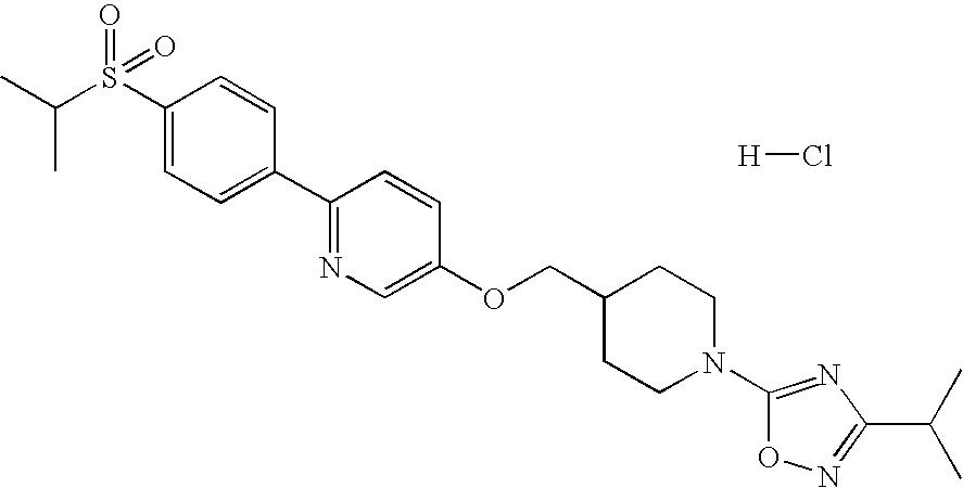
S(C1=CC=C(C2=NC=C(OCC3CCN(C4=NC(C(C)C)=NO4)CC3)C=C2)C=C1)(C(C)C)(=O)=O.[H]Cl
